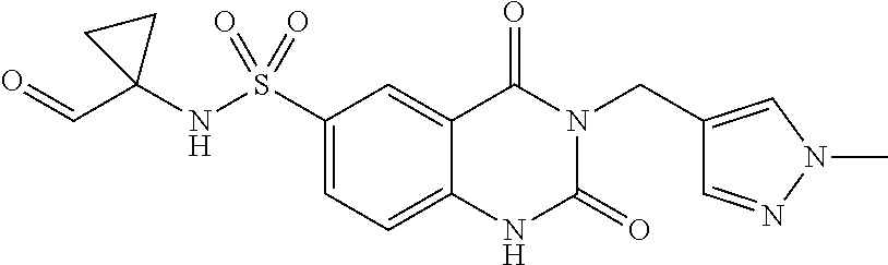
C1(S(NC2(C=O)CC2)(=O)=O)=CC=C2C(=C1)C(=O)N(CC1=CN(C)N=C1)C(=O)N2
